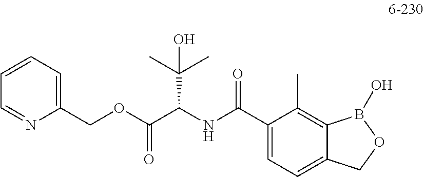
C1(COC(C(NC(C2=CC=C3C(=C2C)B(O)OC3)=O)C(C)(C)O)=O)=CC=CC=N1
